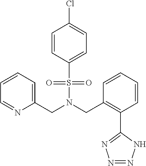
C1(CN(CC2=C(C3=NN=NN3)C=CC=C2)S(=O)(=O)C2=CC=C(Cl)C=C2)=CC=CC=N1
